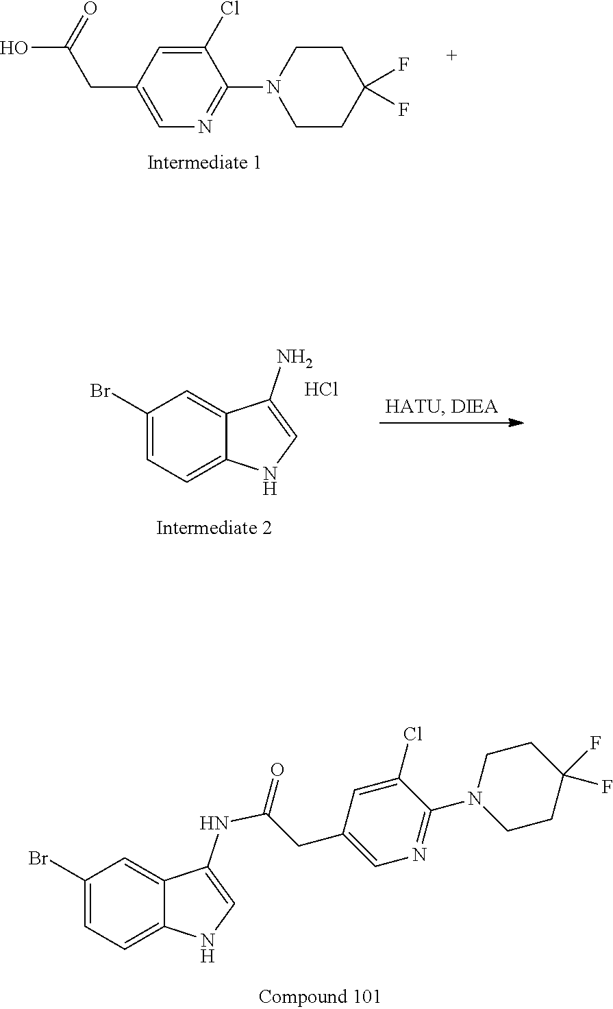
C1=C(Br)C=C2C(NC(CC3=CN=C(N4CCC(F)(F)CC4)C(Cl)=C3)=O)=CNC2=C1.C1=C(Cl)C(N2CCC(F)(F)CC2)=NC=C1CC(O)=O.C12=CC=C(Br)C=C1C(N)=CN2.Cl
